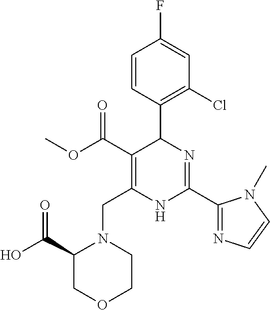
C1=CC(C2C(C(=O)OC)=C(CN3C(C(O)=O)COCC3)NC(C3=NC=CN3C)=N2)=C(Cl)C=C1F
